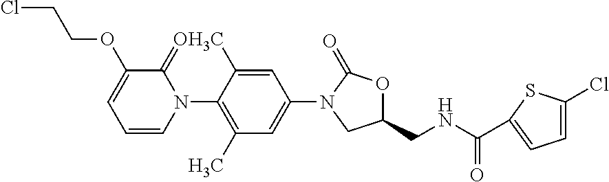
C1=C(C)C(N2C(=O)C(OCCCl)=CC=C2)=C(C)C=C1N1CC(CNC(=O)C2=CC=C(Cl)S2)OC1=O
